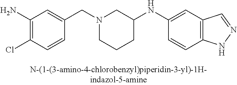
N1(CC2=CC(N)=C(Cl)C=C2)CCCC(NC2=CC3=C(C=C2)NN=C3)C1
